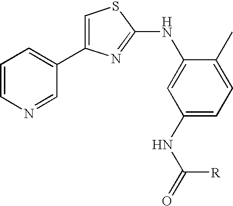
C1=CN=CC(C2=CSC(NC3=CC(NC([R])=O)=CC=C3C)=N2)=C1
